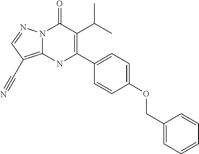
N12C(=C(C#N)C=N1)NC(C1=CC=C(OCC3=CC=CC=C3)C=C1)=C(C(C)C)C2=O
